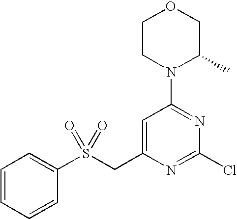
C1=C(CS(C2=CC=CC=C2)(=O)=O)N=C(Cl)N=C1N1CCOCC1C
